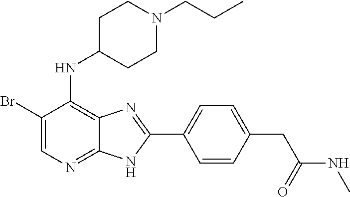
C1(Br)=CN=C2C(=C1NC1CCN(CCC)CC1)N=C(C1=CC=C(CC(NC)=O)C=C1)N2
